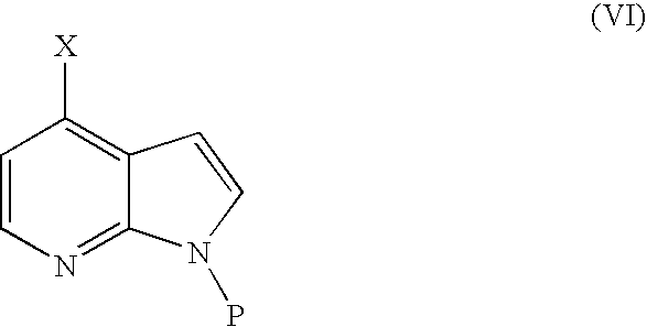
[X]C1=C2C(=NC=C1)N(P)C=C2
